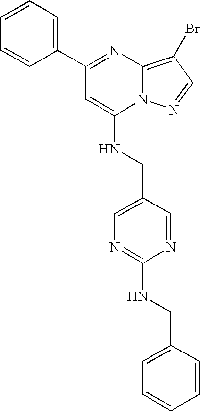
C1=CC(C2=NC3=C(Br)C=NN3C(NCC3=CN=C(NCC4=CC=CC=C4)N=C3)=C2)=CC=C1
